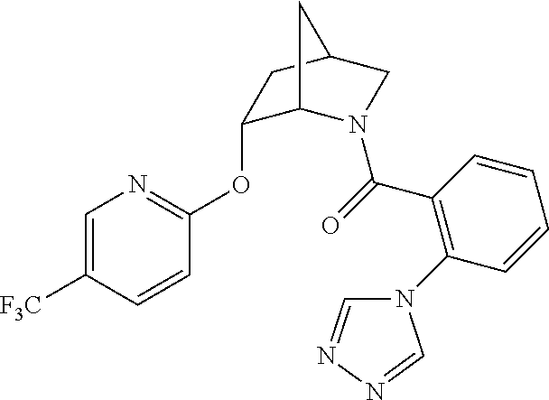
C1(OC2=NC=C([F3C])C=C2)C2N(C(C3=C(N4C=NN=C4)C=CC=C3)=O)CC(C1)C2
